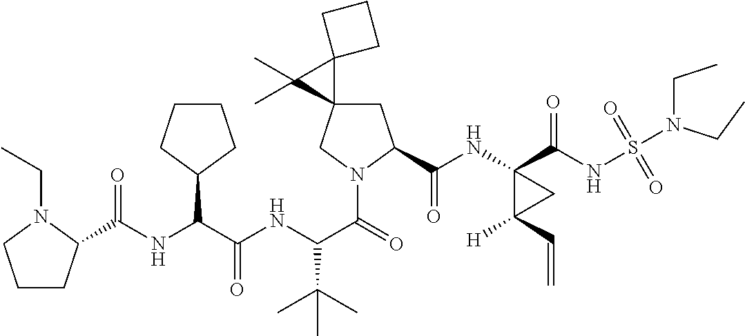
C(NC(C(NC(C(=O)N1CC2(CC1C(=O)NC1(C(=O)NS(=O)(=O)N(CC)CC)C([H])(C=C)C1)C1(C2(C)C)CCC1)C(C)(C)C)=O)C1CCCC1)(=O)C1CCCN1CC
